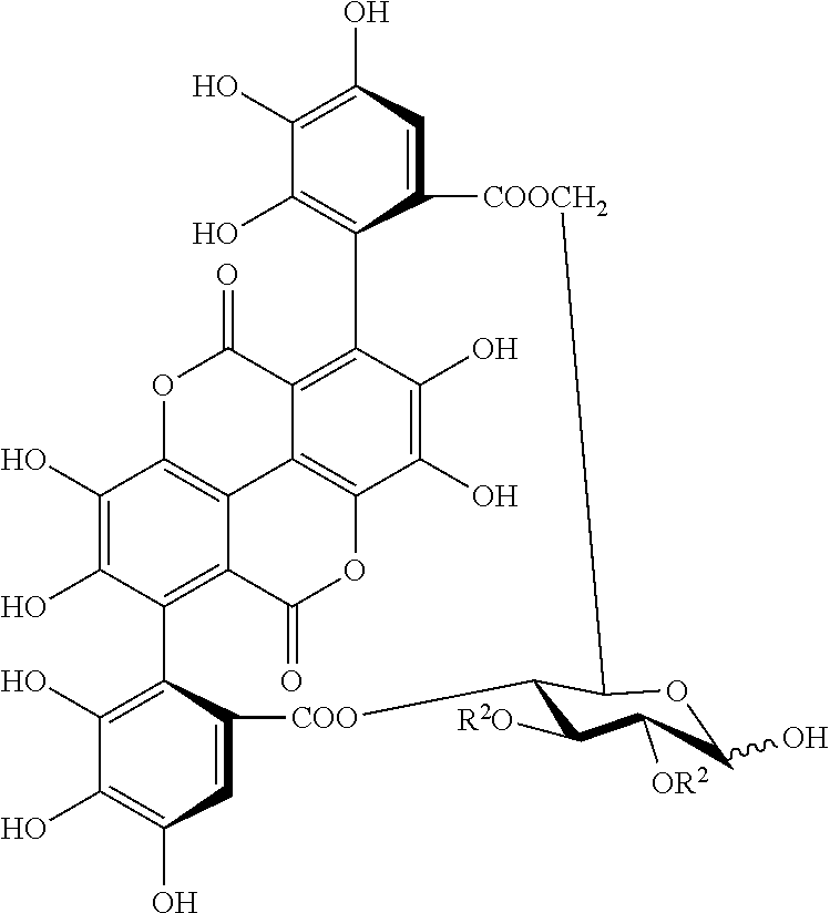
C1(O)=C2C(=CC(O)=C1O)[COO]C1C([R2O])C([OR2])C(O)OC1[COOCH2]C1=CC(O)=C(O)C(O)=C1C1=C3C4=C(OC(=O)C5=C2C(O)=C(O)C(=C54)OC3=O)C(O)=C1O
